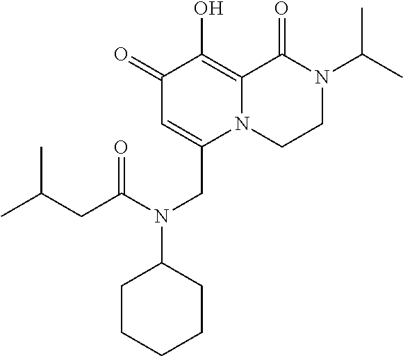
C1(=O)C=C(CN(C2CCCCC2)C(CC(C)C)=O)N2C(=C1O)C(=O)N(C(C)C)CC2
